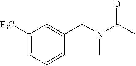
C1([F3C])=CC=CC(CN(C(C)=O)C)=C1
